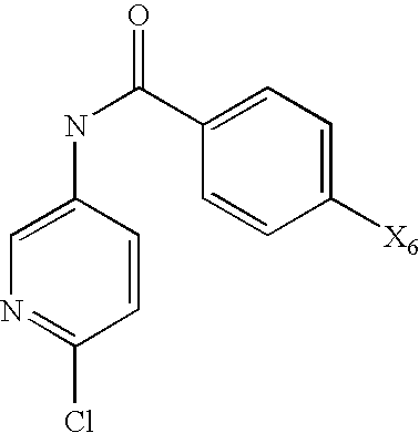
C1=CC(NC(=O)C2=CC=C([X6])C=C2)=CN=C1Cl
